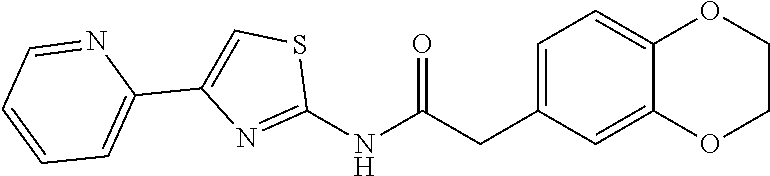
C12=CC(CC(NC3=NC(C4=CC=CC=N4)=CS3)=O)=CC=C1OCCO2
